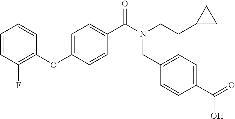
C1(OC2=CC=C(C(N(CCC3CC3)CC3=CC=C(C(=O)O)C=C3)=O)C=C2)=C(F)C=CC=C1
